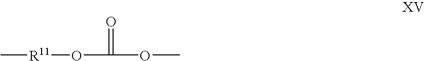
C[R11]OC(OC)=O
